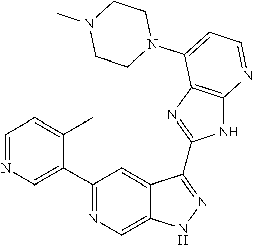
C1=NC=C(C2=NC=C3C(=C2)C(C2=NC4=C(N2)N=CC=C4N2CCN(C)CC2)=NN3)C(C)=C1
